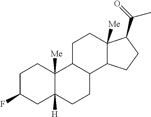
C1C(F)CC2([H])C([Me])(C1)C1C(CC2)C2C([Me])(CC1)C(C(=O)C)CC2
